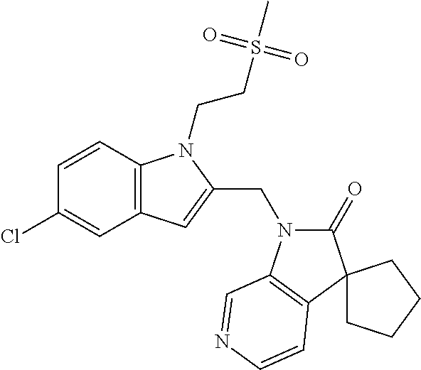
C1=CC2=C(C=C1Cl)C=C(CN1C(=O)C3(C4=C1C=NC=C4)CCCC3)N2CCS(C)(=O)=O
